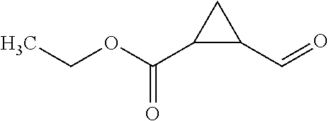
C(OC(C1C(C=O)C1)=O)C
